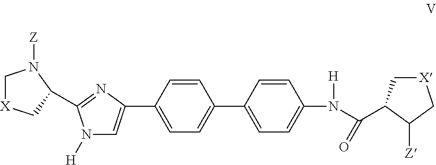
C1[X]CC(C2=NC(C3=CC=C(C4=CC=C(N(C(C5C[X]CC5[Z])=O)[H])C=C4)C=C3)=CN2[H])N1[Z]
